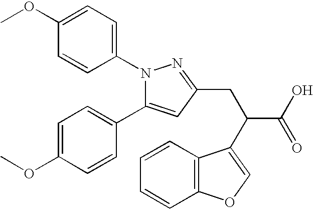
N1(C2=CC=C(OC)C=C2)C(C2=CC=C(OC)C=C2)=CC(CC(C(=O)O)C2=COC3=C2C=CC=C3)=N1
